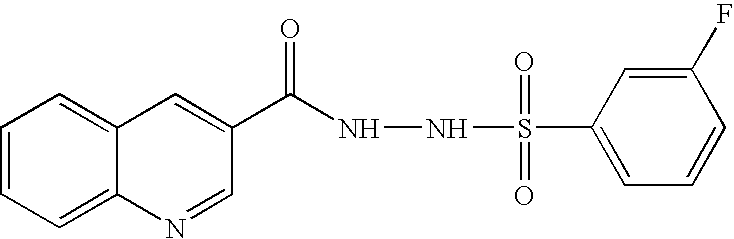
C1=CC=C2C(=C1)C=C(C(=O)NNS(C1=CC=CC(F)=C1)(=O)=O)C=N2
